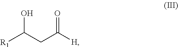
[R1]C(CC([H])=O)O
